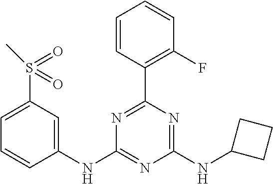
C1=CC(C2=NC(NC3=CC(S(=O)(=O)C)=CC=C3)=NC(NC3CCC3)=N2)=C(F)C=C1
